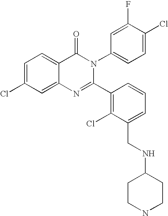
C1=C(Cl)C=C2C(=C1)C(=O)N(C1=CC=C(Cl)C(F)=C1)C(C1=C(Cl)C(CNC3CCNCC3)=CC=C1)=N2
